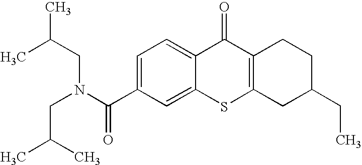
C1(C(=O)N(CC(C)C)CC(C)C)=CC=C2C(=C1)SC1=C(C2=O)CCC(CC)C1
